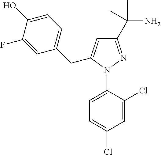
C1=C(N2N=C(C(N)(C)C)C=C2CC2=CC=C(O)C(F)=C2)C(Cl)=CC(Cl)=C1
